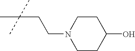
N1(CCC(C)(C)C)CCC(O)CC1
